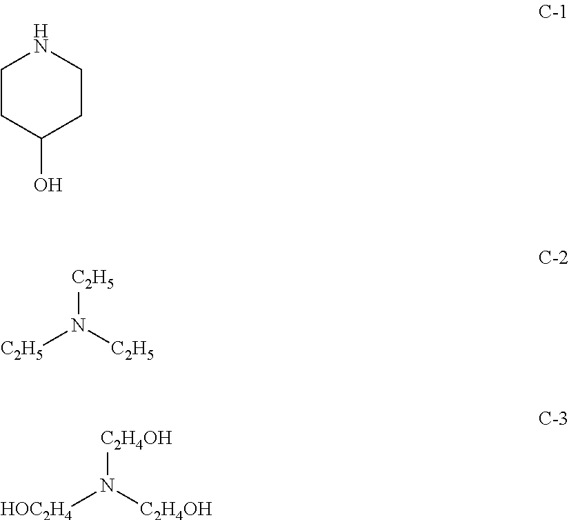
C1CC(O)CCN1.[C2H5]N([C2H5])[C2H5].[HOC2H4]N([C2H4OH])[C2H4OH]
